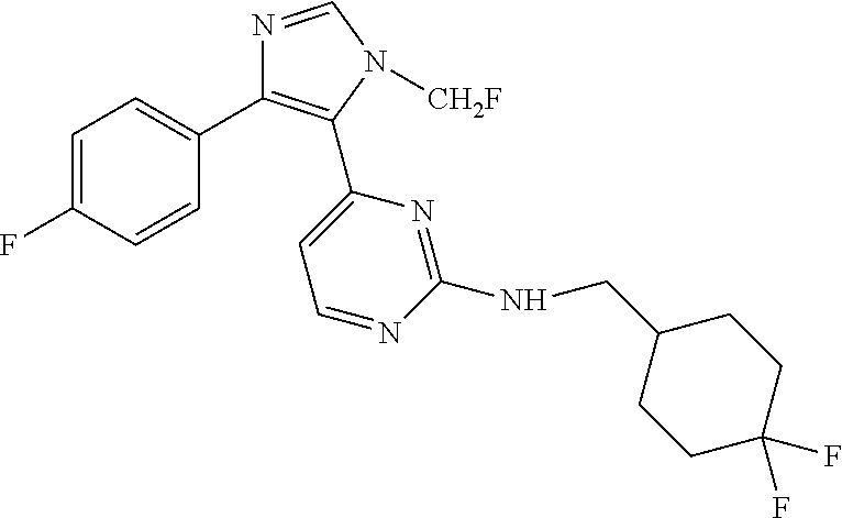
C1=C(F)C=CC(C2=C(C3=CC=NC(NCC4CCC(F)(F)CC4)=N3)N([CH2F])C=N2)=C1
